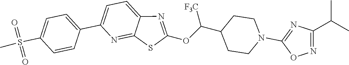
C1=C(C2=CC=C(S(C)(=O)=O)C=C2)N=C2C(=C1)N=C(OC(C1CCN(C3=NC(C(C)C)=NO3)CC1)[F3C])S2
